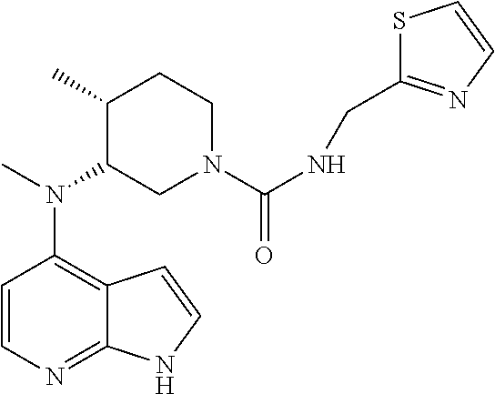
C12=C(N(C)C3CN(C(NCC4=NC=CS4)=O)CCC3C)C=CN=C1NC=C2
